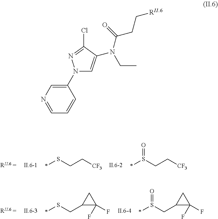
*SCC[CF3].*S(CC[CF3])=O.*SCC1C(F)(F)C1.*S(CC1C(F)(F)C1)=O.C1(N2C=C(N(CC)C(=O)CC[RII.6])C(Cl)=N2)=CN=CC=C1
